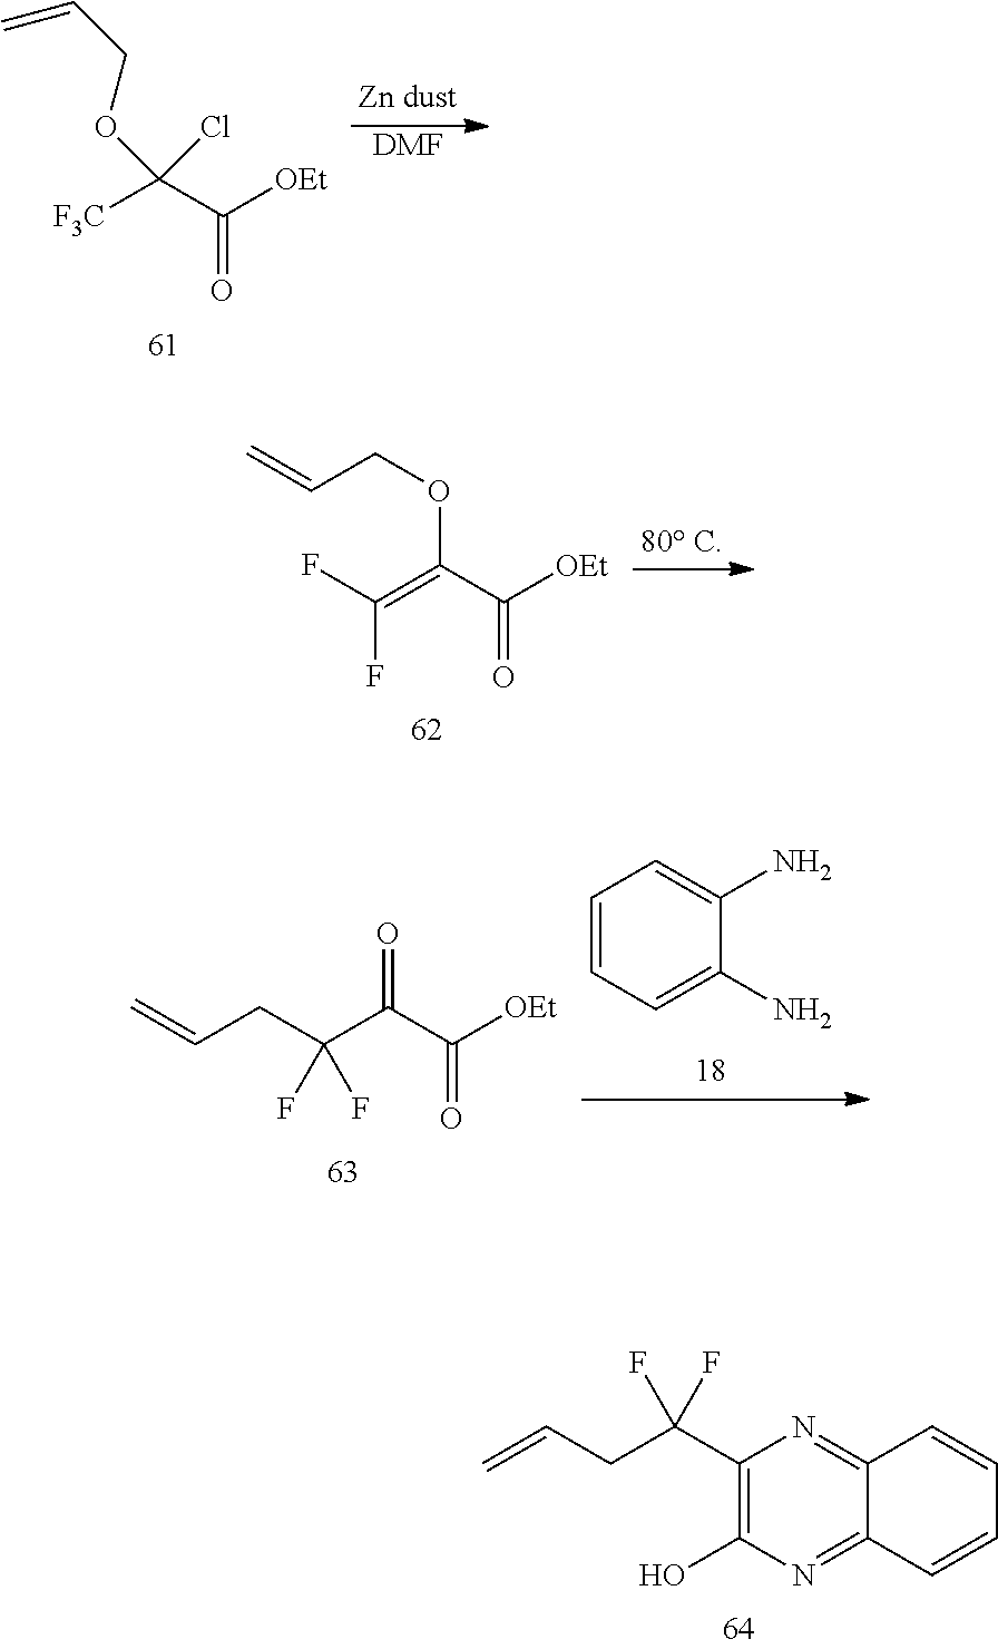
[F3C]C(C([OEt])=O)(OCC=C)Cl.[DMF].C=CCOC(C([OEt])=O)=C(F)F.C=CCC(C(C([OEt])=O)=O)(F)F.C1=CC=C(N)C(N)=C1.C=CCC(C1=C(O)N=C2C(=N1)C=CC=C2)(F)F
